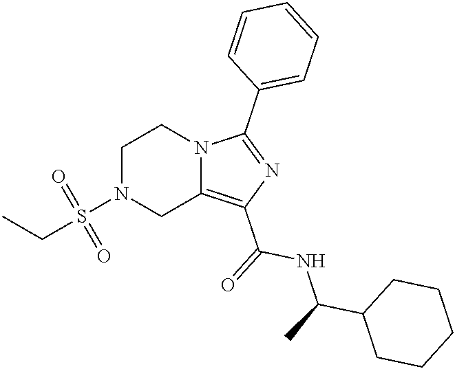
C1N(S(CC)(=O)=O)CC2=C(C(=O)NC(C3CCCCC3)C)N=C(C3=CC=CC=C3)N2C1
